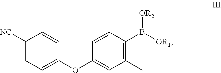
C1([NC])=CC=C(OC2=CC(C)=C(B([OR1])[OR2])C=C2)C=C1
